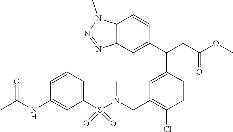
C1=C(C(C2=CC3=C(C=C2)N(C)N=N3)CC(OC)=O)C=CC(Cl)=C1CN(S(C1=CC=CC(NC(C)=O)=C1)(=O)=O)C
